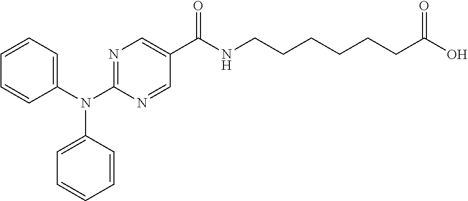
C1(N(C2=CC=CC=C2)C2=CC=CC=C2)=NC=C(C(NCCCCCCC(O)=O)=O)C=N1
